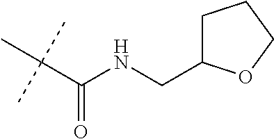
C(C(NCC1CCCO1)=O)(C)(C)C
